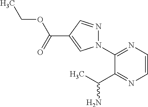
NC(C)C1=NC=CN=C1N1N=CC(C(=O)OCC)=C1
